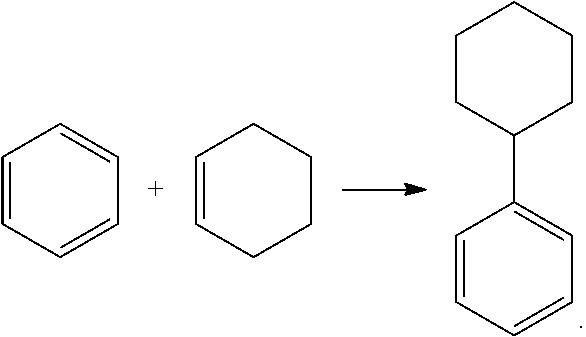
C1=CC=CC=C1C1CCCCC1.C1=CC=CC=C1.C1=CCCCC1
